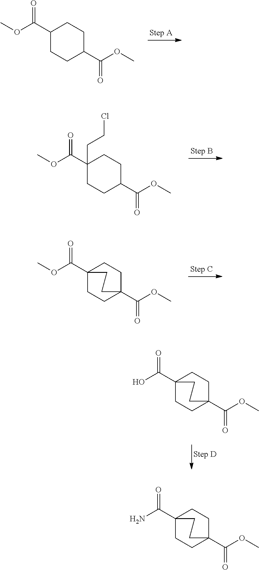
C1(C(OC)=O)CCC(C(OC)=O)CC1.C1(C(OC)=O)(CCCl)CCC(C(OC)=O)CC1.C12(C(OC)=O)CCC(C(OC)=O)(CC1)CC2.C12(C(O)=O)CCC(C(OC)=O)(CC1)CC2.C12(C(N)=O)CCC(C(OC)=O)(CC1)CC2
